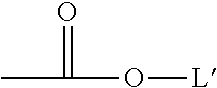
CC(=O)O[L]
